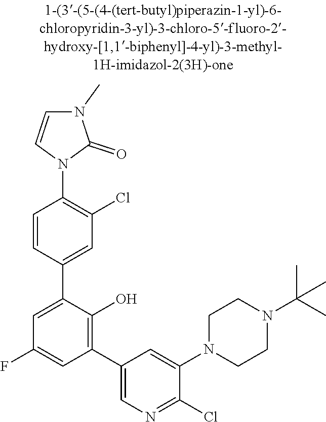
C1CN(C2=CC(C3=C(O)C(C4=CC(Cl)=C(N5C=CN(C)C5=O)C=C4)=CC(F)=C3)=CN=C2Cl)CCN1C(C)(C)C
